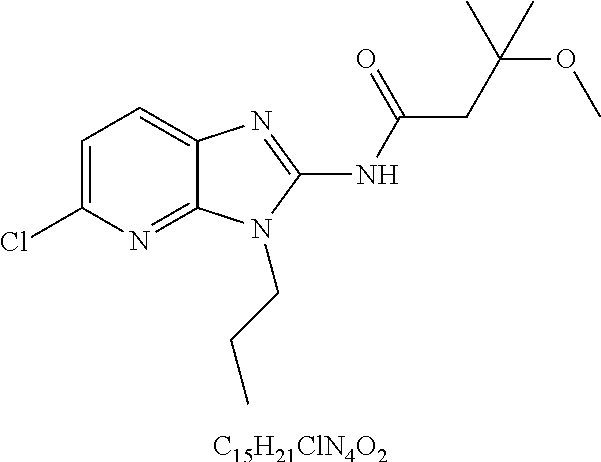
[C15H21ClN4O2].C1=C(Cl)N=C2C(=C1)N=C(NC(CC(OC)(C)C)=O)N2CCC
